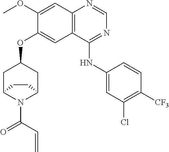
C(=O)(N1C2CC(OC3=CC4=C(N=CN=C4NC4=CC(Cl)=C([CF3])C=C4)C=C3OC)CC1CC2)C=C
